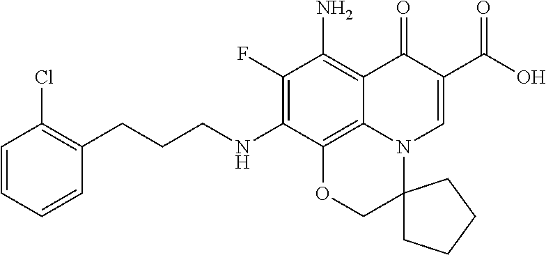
C1(F)=C(NCCCC2=C(Cl)C=CC=C2)C2=C3C(=C1N)C(=O)C(C(=O)O)=CN3C1(CO2)CCCC1
